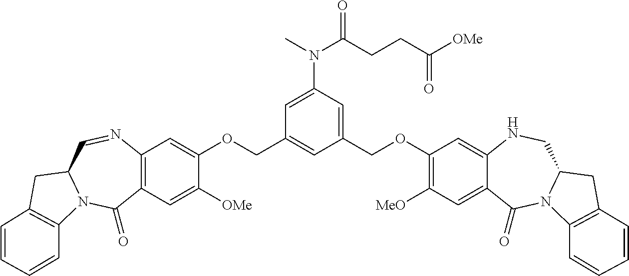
C12=C(C=C([OMe])C(OCC3=CC(COC4=C([MeO])C=C5C(=C4)NCC4N(C5=O)C5=C(C4)C=CC=C5)=CC(N(C)C(CCC([OMe])=O)=O)=C3)=C1)C(=O)N1C(C=N2)CC2=C1C=CC=C2
